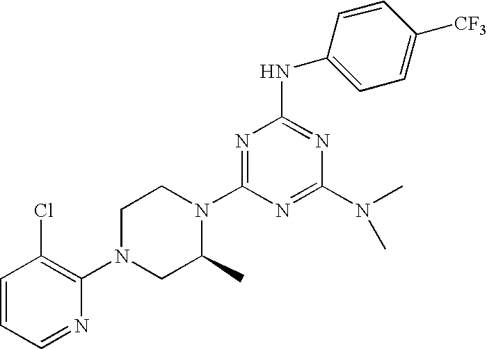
C1=CC=NC(N2CC(C)N(C3=NC(NC4=CC=C([CF3])C=C4)=NC(N(C)C)=N3)CC2)=C1Cl
